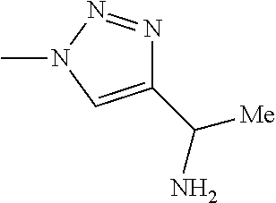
C1(C(N)[Me])=CN(C)N=N1
